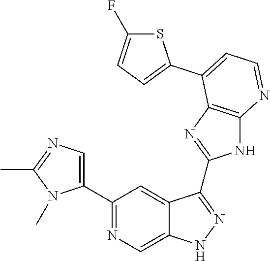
C1(C2=NC=C3C(=C2)C(C2=NC4=C(N2)N=CC=C4C2=CC=C(F)S2)=NN3)=CN=C(C)N1C
